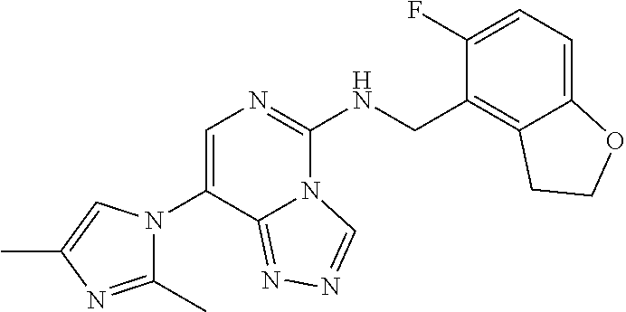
C1(N2C(C)=NC(C)=C2)=CN=C(NCC2=C3C(=CC=C2F)OCC3)N2C1=NN=C2
